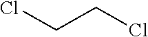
C(CCl)Cl
